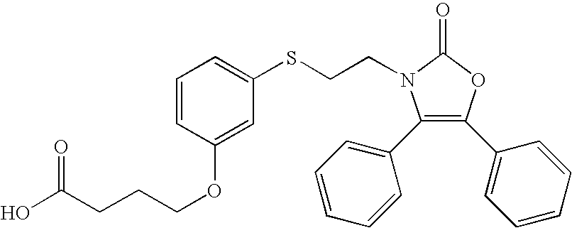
C1(C2=CC=CC=C2)=C(C2=CC=CC=C2)OC(=O)N1CCSC1=CC=CC(OCCCC(O)=O)=C1
